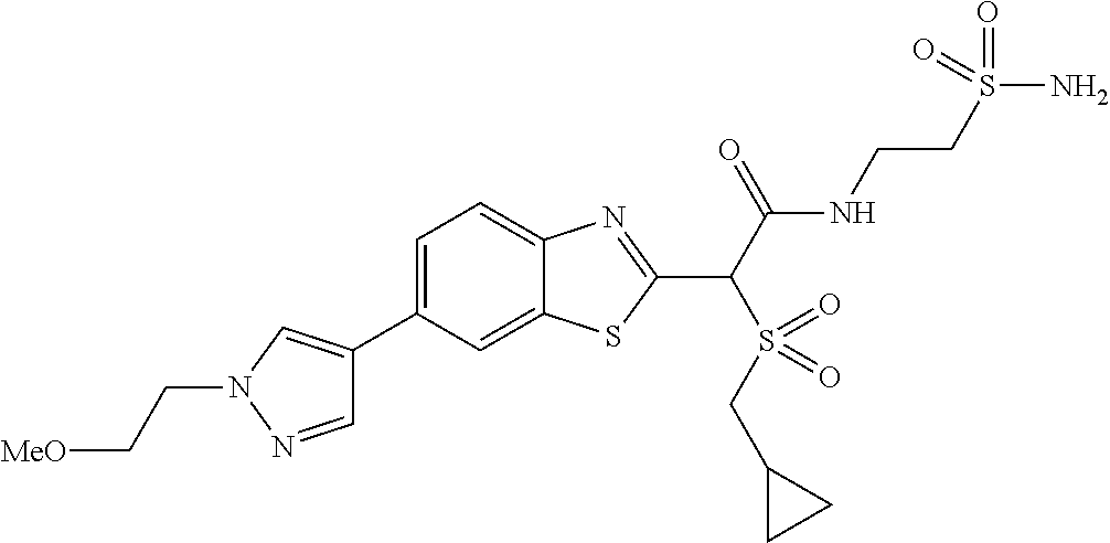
C1=C(C2=CN(CC[MeO])N=C2)C=C2C(=C1)N=C(C(C(NCCS(N)(=O)=O)=O)S(CC1CC1)(=O)=O)S2
